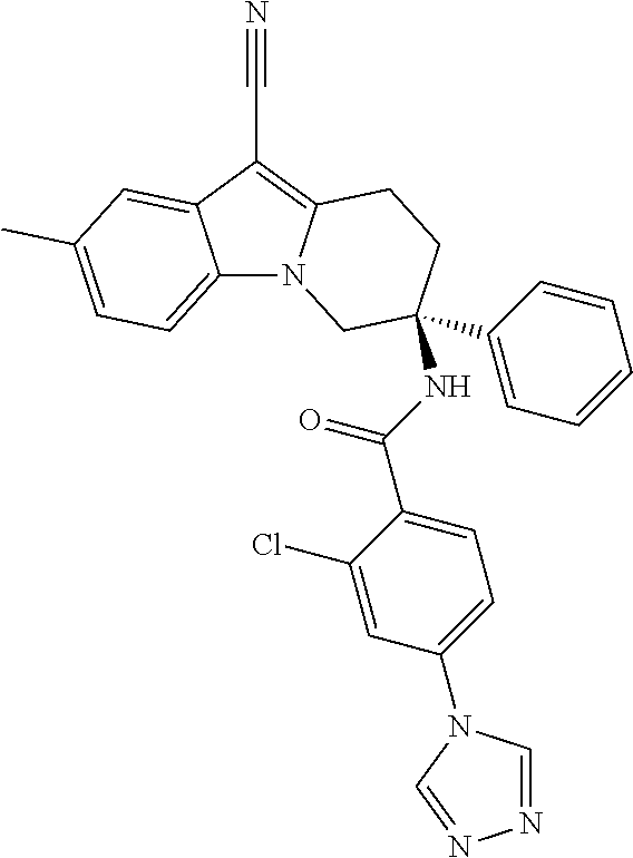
C12=CC=C(C)C=C1C(C#N)=C1N2CC(C2=CC=CC=C2)(NC(C2=CC=C(N3C=NN=C3)C=C2Cl)=O)CC1
